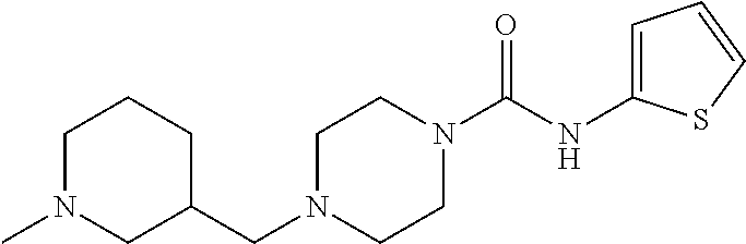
C1N(C)CC(CN2CCN(C(=O)NC3=CC=CS3)CC2)CC1
